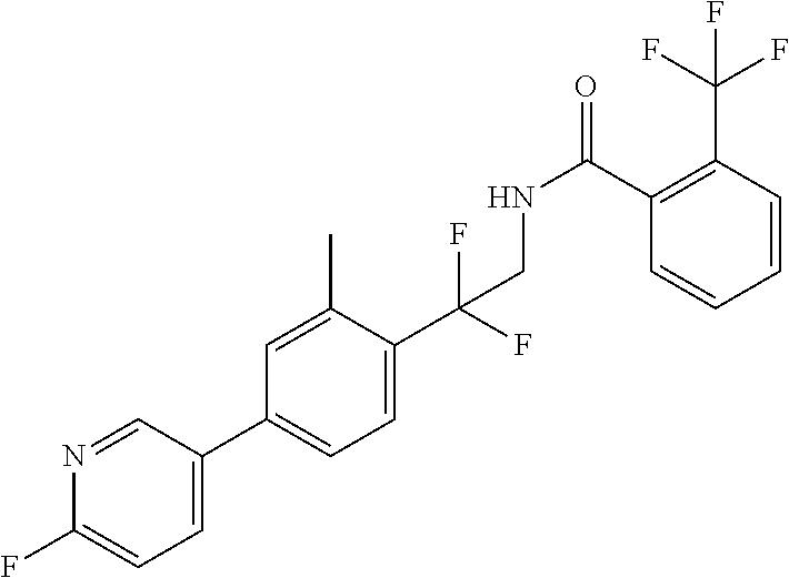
C1=C(C2=CC=C(C(F)(F)CNC(C3=C(C(F)(F)F)C=CC=C3)=O)C(C)=C2)C=NC(F)=C1
